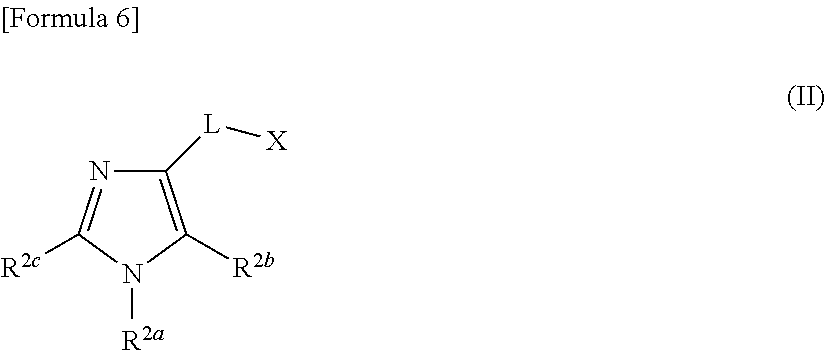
C1([L][X])=C([R2b])N([R2a])C([R2c])=N1
